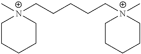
C1CCCC[N+]1(C)CCCCC[N+]1(C)CCCCC1
